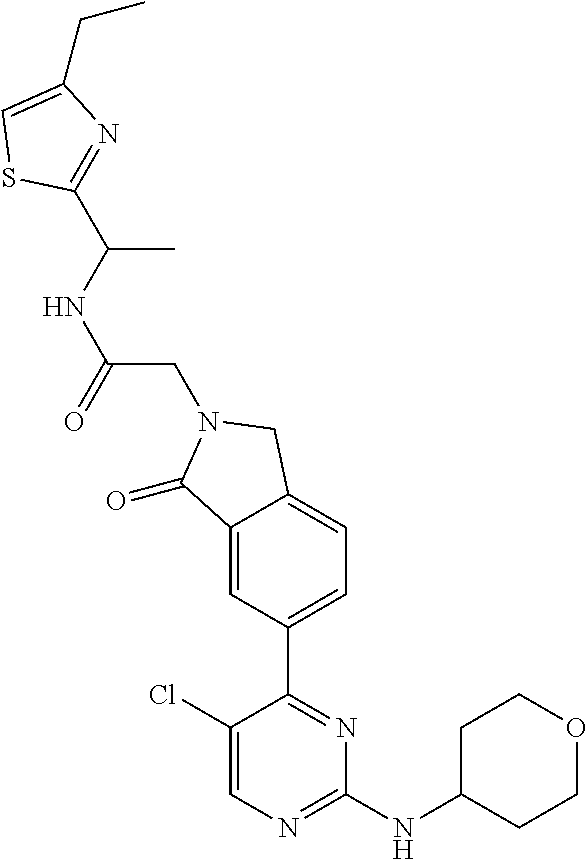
C1(Cl)=CN=C(NC2CCOCC2)N=C1C1=CC=C2C(=C1)C(=O)N(CC(NC(C)C1=NC(CC)=CS1)=O)C2
